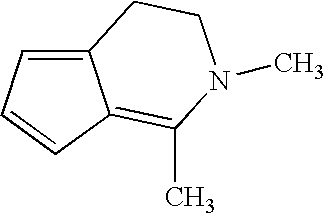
C1=CC=C2C1=C(C)N(C)CC2
